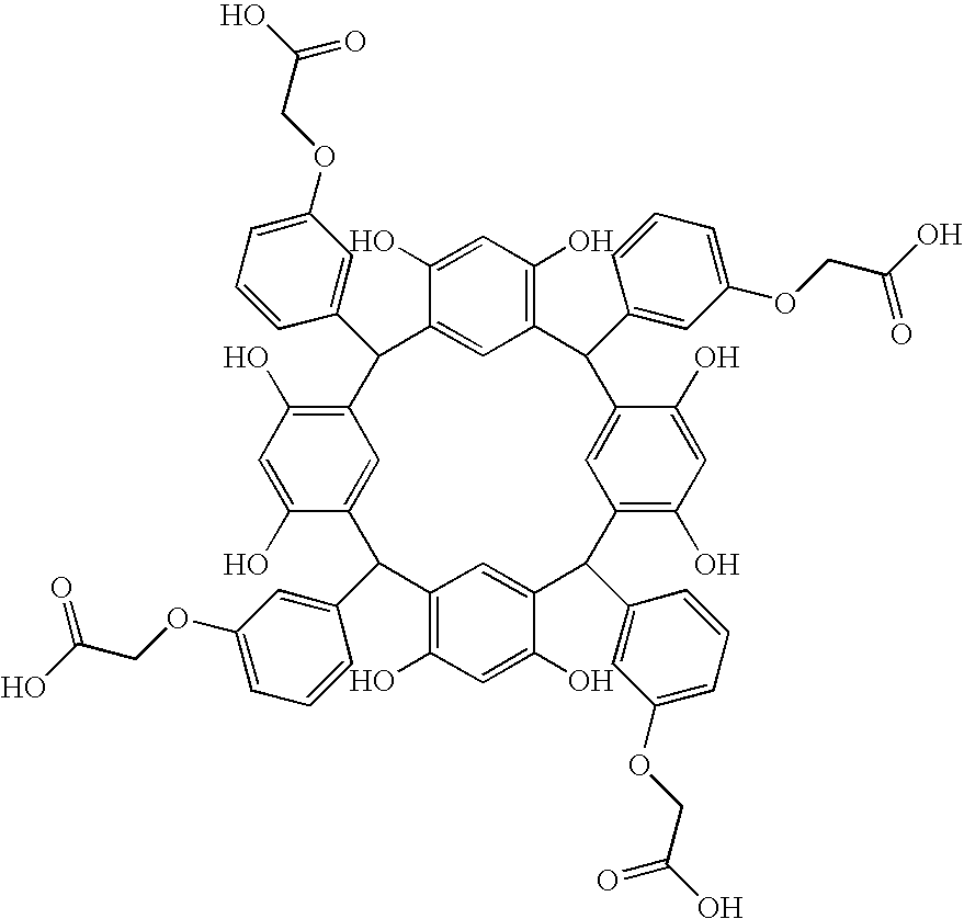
C12=C(O)C=C(O)C(=C1)C(C1=CC(OCC(O)=O)=CC=C1)C1=C(O)C=C(O)C(=C1)C(C1=CC(OCC(O)=O)=CC=C1)C1=C(O)C=C(O)C(=C1)C(C1=CC(OCC(O)=O)=CC=C1)C1=C(O)C=C(O)C(=C1)C2C1=CC(OCC(O)=O)=CC=C1
